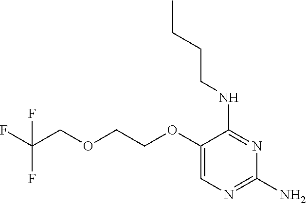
C(OCCOC1=CN=C(N)N=C1NCCCC)C(F)(F)F
